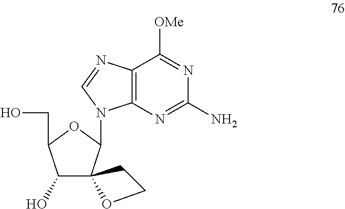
C12=C(N=C(N)N=C1[OMe])N(C1C3(C(O)C(CO)O1)OCC3)C=N2
